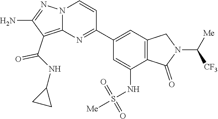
C(C1=C2N(N=C1N)C=CC(C1=CC3=C(C(NS(=O)(=O)[Me])=C1)C(=O)N(C([CF3])[Me])C3)=N2)(=O)NC1CC1
